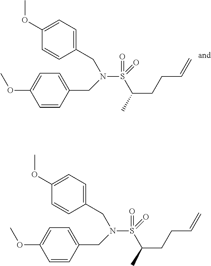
C1=CC(CN(S(C(CCC=C)C)(=O)=O)CC2=CC=C(OC)C=C2)=CC=C1OC.C1=CC(CN(S(C(CCC=C)C)(=O)=O)CC2=CC=C(OC)C=C2)=CC=C1OC
